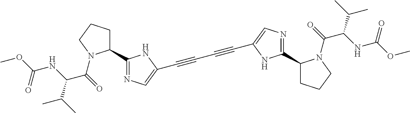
CC(C(NC(OC)=O)C(=O)N1C(C2=NC=C(C#CC#CC3=CN=C(C4CCCN4C(C(C(C)C)NC(OC)=O)=O)N3)N2)CCC1)C
